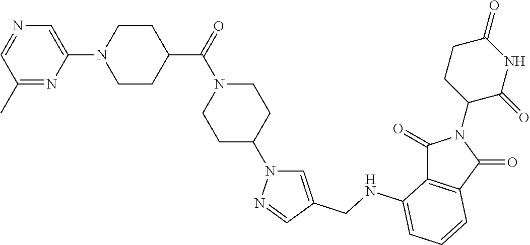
C(N1CCC(N2C=C(CNC3=CC=CC4=C3C(=O)N(C3C(=O)NC(=O)CC3)C4=O)C=N2)CC1)(=O)C1CCN(C2=CN=CC(C)=N2)CC1
